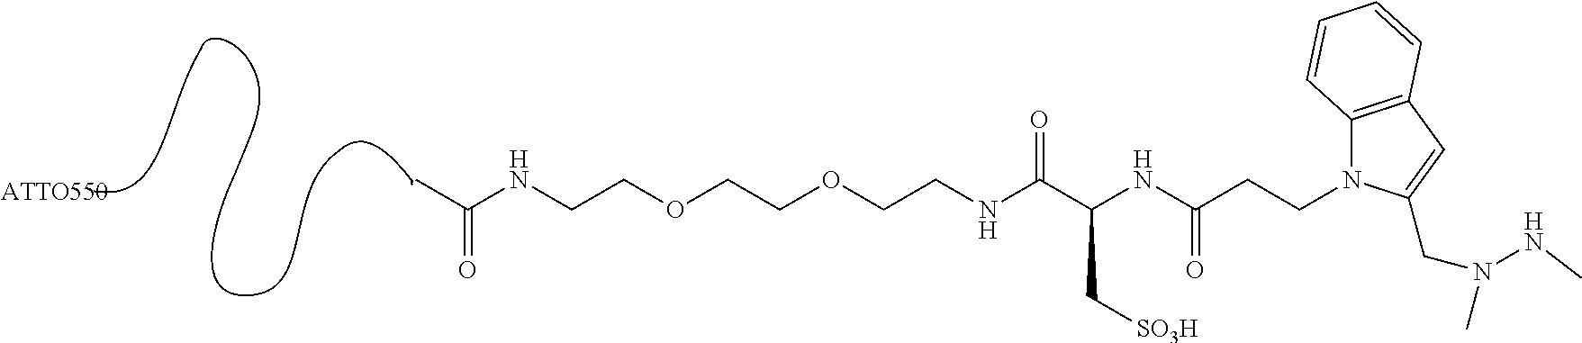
CC(NCCOCCOCCNC(C(NC(CCN1C2=C(C=C1CN(C)NC)C=CC=C2)=O)C[SO3H])=O)=O
